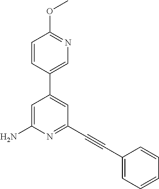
C1=CC(C2=CC(C#CC3=CC=CC=C3)=NC(N)=C2)=CN=C1OC
